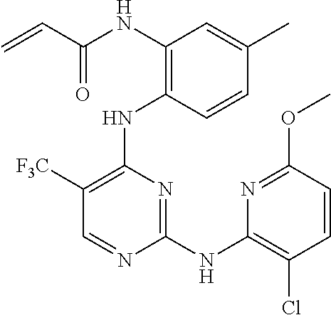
N(C1=C(NC2=C([F3C])C=NC(NC3=C(Cl)C=CC(OC)=N3)=N2)C=CC(C)=C1)C(C=C)=O
